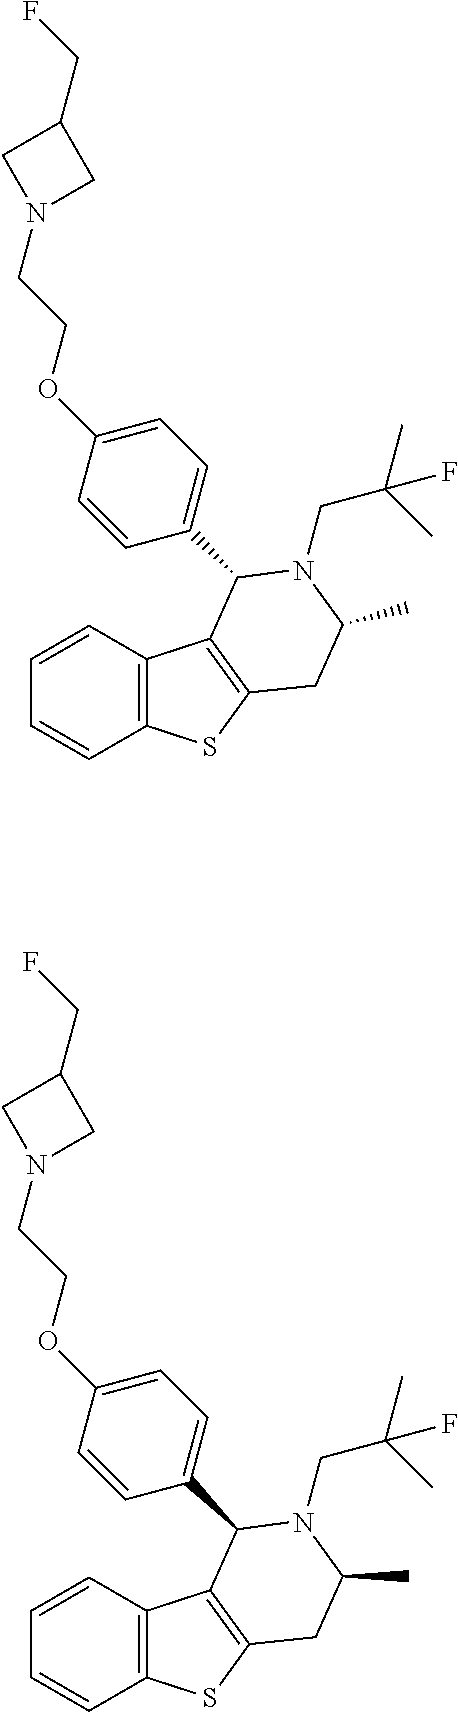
C1=CC2=C(C=C1)SC1=C2C(C2=CC=C(OCCN3CC(CF)C3)C=C2)N(CC(C)(C)F)C(C)C1.C1=CC2=C(C=C1)SC1=C2C(C2=CC=C(OCCN3CC(CF)C3)C=C2)N(CC(C)(C)F)C(C)C1
